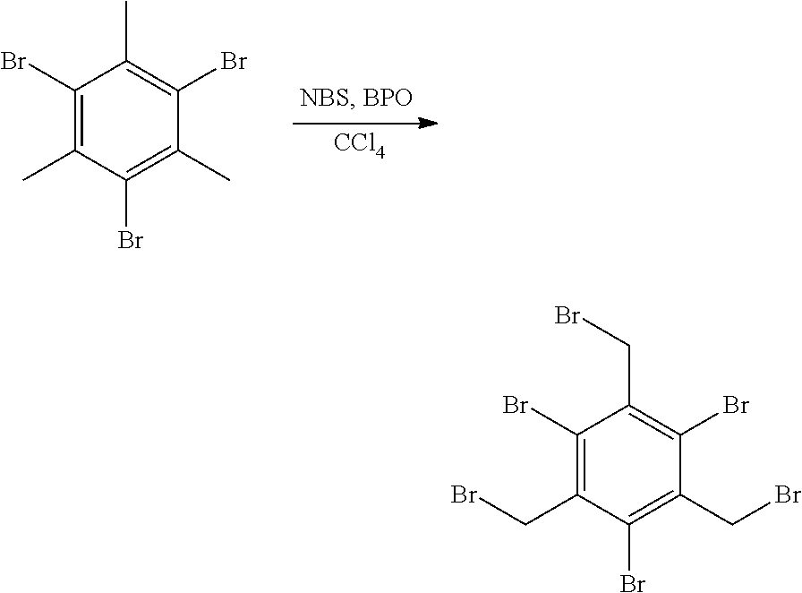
C1(Br)=C(C)C(Br)=C(C)C(Br)=C1C.[CCl4].C1(Br)=C(CBr)C(Br)=C(CBr)C(Br)=C1CBr
